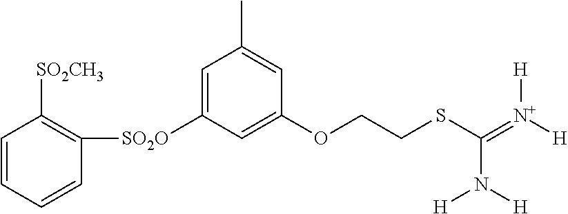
C1=CC=CC([SO2O]C2=CC(C)=CC(OCCSC(=[N+]([H])[H])N([H])[H])=C2)=C1[SO2CH3]
